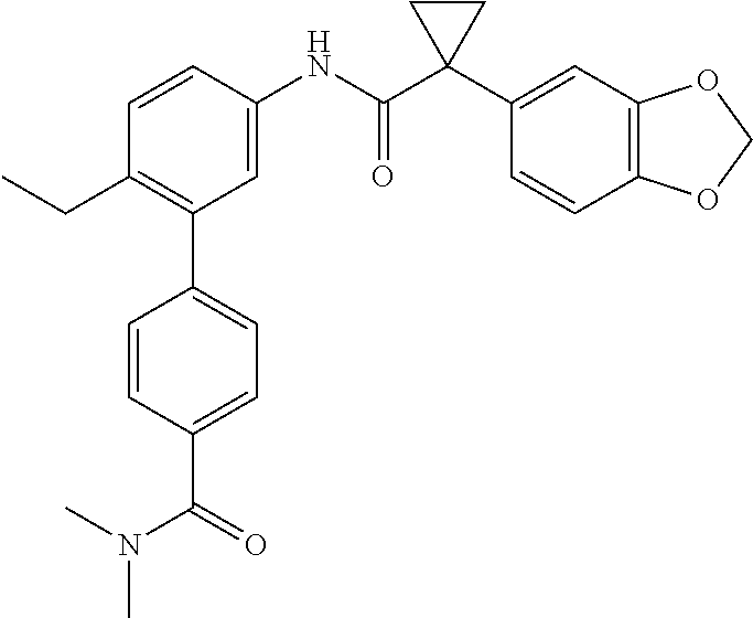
C1=C(NC(C2(C3=CC4=C(C=C3)OCO4)CC2)=O)C=CC(CC)=C1C1=CC=C(C(N(C)C)=O)C=C1
